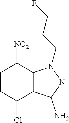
C1CC(Cl)C2C(C1[NO2])N(CCCF)NC2N
